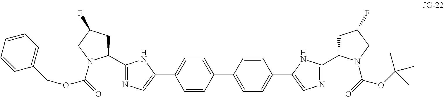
C1=CC(C2=CC=C(C3=CN=C(C4CC(F)CN4C(=O)OCC4=CC=CC=C4)N3)C=C2)=CC=C1C1=CN=C(C2CC(F)CN2C(=O)OC(C)(C)C)N1
